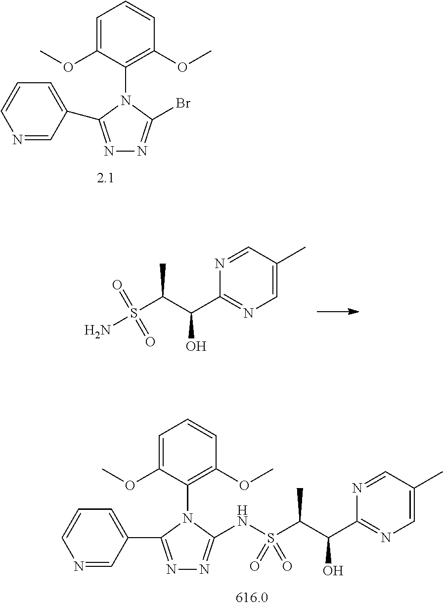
N1=C(C2=CC=CN=C2)N(C2=C(OC)C=CC=C2OC)C(Br)=N1.C1=NC(C(C(S(N)(=O)=O)C)O)=NC=C1C.N1=C(C2=CC=CN=C2)N(C2=C(OC)C=CC=C2OC)C(NS(C(C(C2=NC=C(C)C=N2)O)C)(=O)=O)=N1
